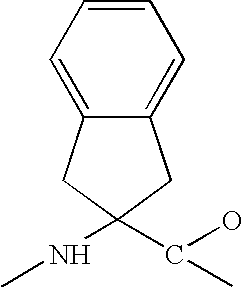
C1(NC)(C(O)C)CC2=CC=CC=C2C1
